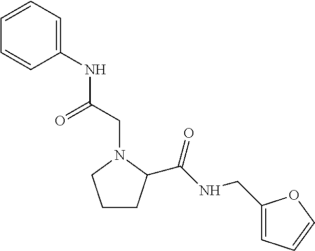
C1=CC=C(NC(CN2CCCC2C(NCC2=CC=CO2)=O)=O)C=C1
